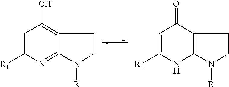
C1=C([R1])N=C2C(=C1O)CCN2[R].C1=C([R1])NC2=C(C1=O)CCN2[R]
